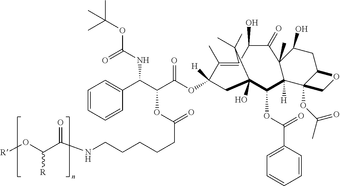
C1=CC=CC(C(C(C(OC2([H])CC3(O)C(OC(C4=CC=CC=C4)=O)C4([H])C(C)(C(=O)C(O)C(=C2C)C3(C)C)C(O)CC2OCC42OC(=O)C)=O)OC(=O)CCCCCNC(C(O[R])[R])=O)NC(=O)OC(C)(C)C)=C1
